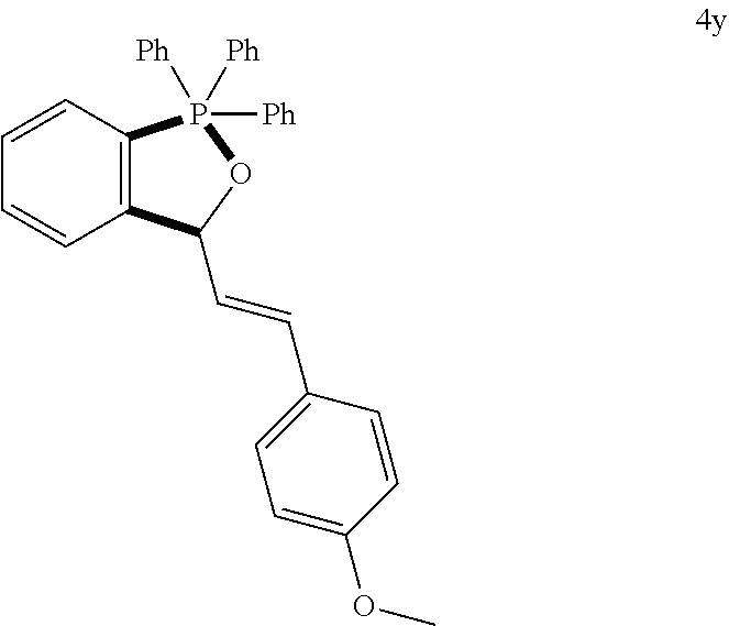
C1=CC=CC2=C1P([Ph])([Ph])([Ph])OC2C=CC1=CC=C(OC)C=C1
